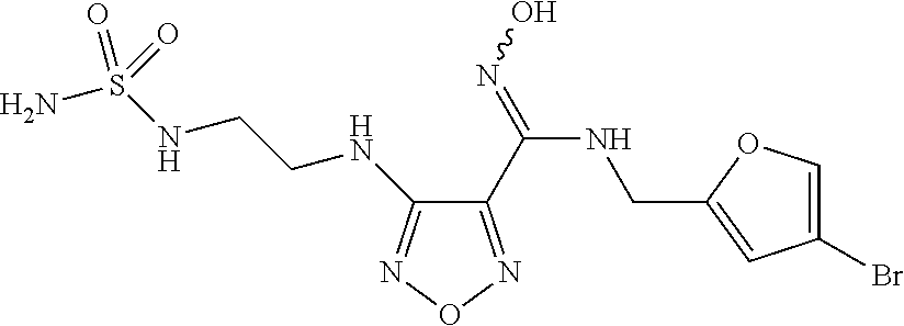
C1(Br)=COC(CNC(C2=NON=C2NCCNS(N)(=O)=O)=NO)=C1
